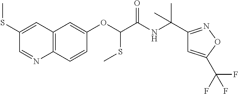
C1(SC)=CC2=C(N=C1)C=CC(OC(SC)C(NC(C1=NOC(C(F)(F)F)=C1)(C)C)=O)=C2
